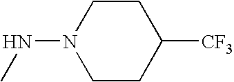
C1CN(NC)CCC1[CF3]
